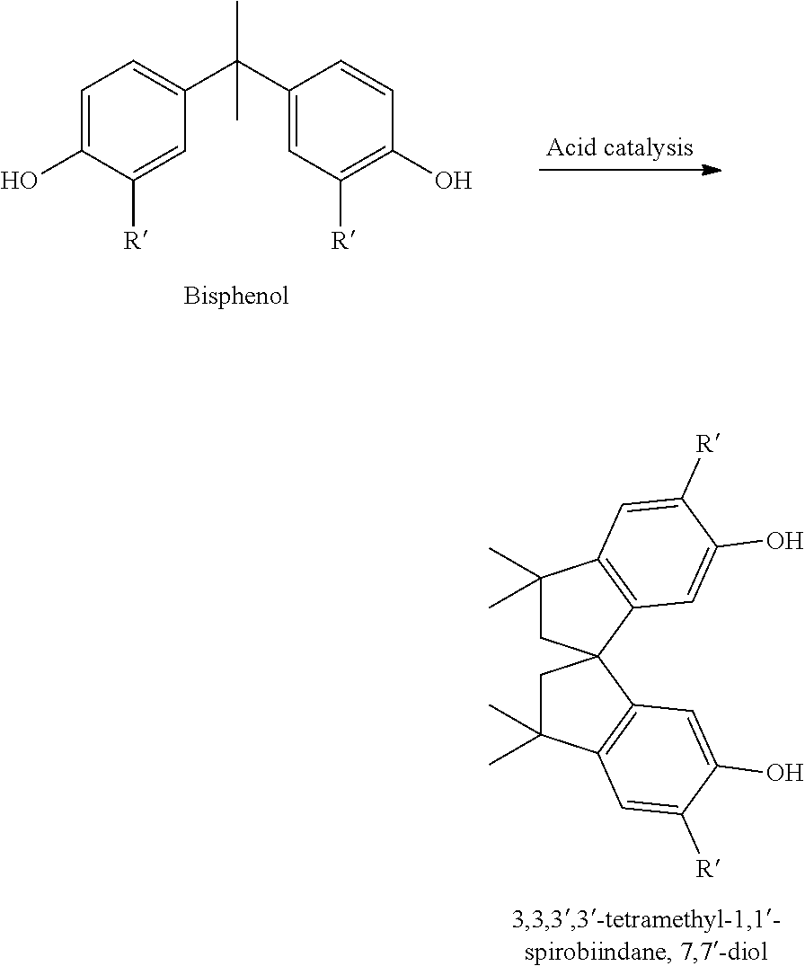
C1(C)(C)CC2(C3=C1C=C([R])C(O)=C3)CC(C)(C)C1=C2C=C(O)C([R])=C1.C1=C(O)C([R])=CC(C(C2=CC([R])=C(O)C=C2)(C)C)=C1
